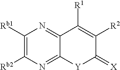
C1([Rb1])=C([Rb2])N=C2C(=N1)C([R1])=C([R2])C(=[X])[Y]2
